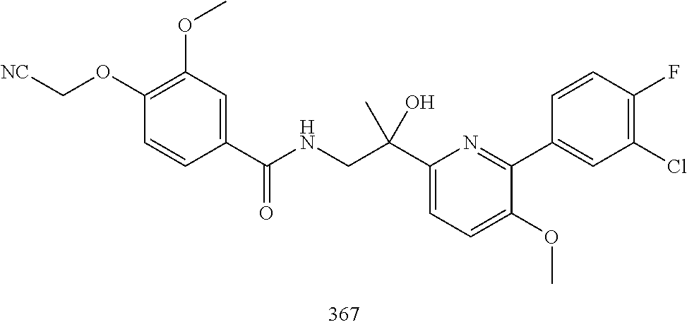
C1(C(CNC(=O)C2=CC(OC)=C(OC[NC])C=C2)(C)O)=CC=C(OC)C(C2=CC(Cl)=C(F)C=C2)=N1
